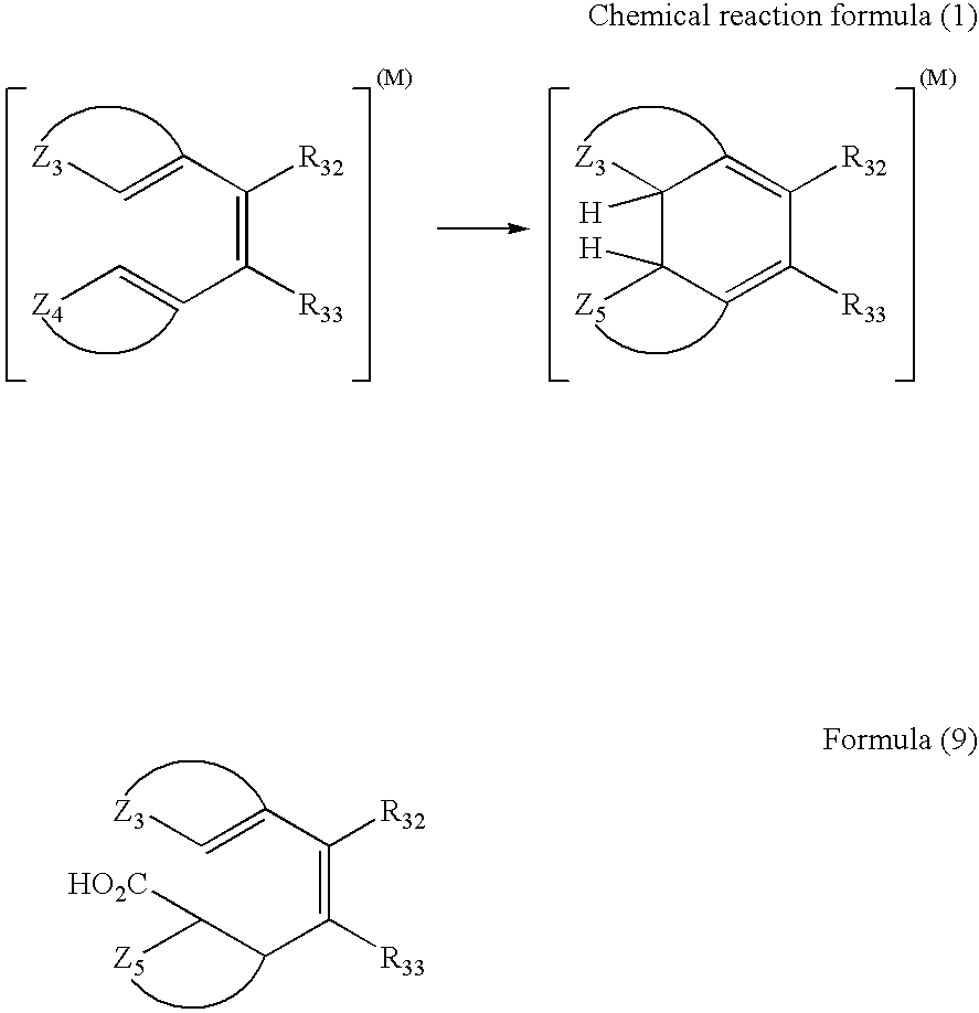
C(=C([R33])C=C[Z4])([R32])C=C[Z3].C1([R32])=CC([Z3])([H])C([Z5])([H])C=C1[R33].C(=C([R33])CC([Z5])[HO2C])([R32])C=C[Z3]
